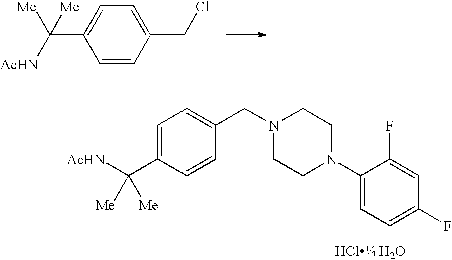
C1=C(C([AcHN])([Me])[Me])C=CC(CN2CCN(C3=CC=C(F)C=C3F)CC2)=C1.C1=C(C([Me])([AcHN])[Me])C=CC(CCl)=C1
